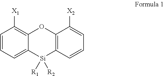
C1=CC=C2C(=C1[X1])OC1=C([Si]2([R1])[R2])C=CC=C1[X2]
